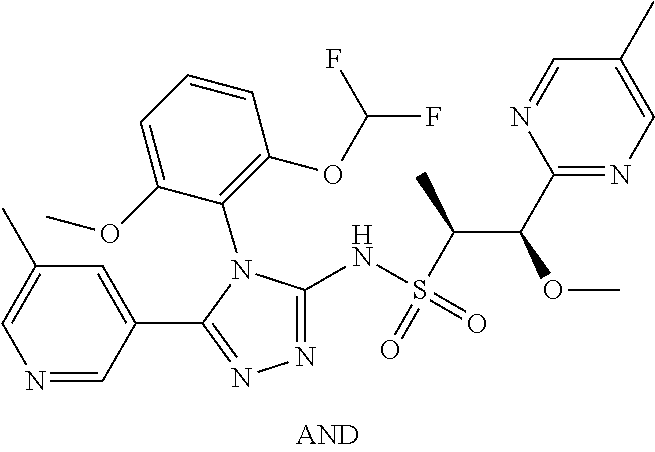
C1=C(OC)C(N2C(NS(C(C(C3=NC=C(C)C=N3)OC)C)(=O)=O)=NN=C2C2=CC(C)=CN=C2)=C(OC(F)F)C=C1
